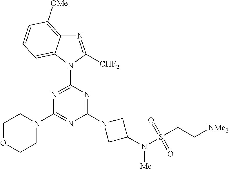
N1=C([CHF2])N(C2=NC(N3CCOCC3)=NC(N3CC(N(S(CC[NMe2])(=O)=O)[Me])C3)=N2)C2=CC=CC([OMe])=C12
